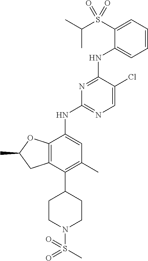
C1=CC=C(S(C(C)C)(=O)=O)C(NC2=NC(NC3=CC(C)=C(C4CCN(S(C)(=O)=O)CC4)C4=C3OC(C)C4)=NC=C2Cl)=C1
